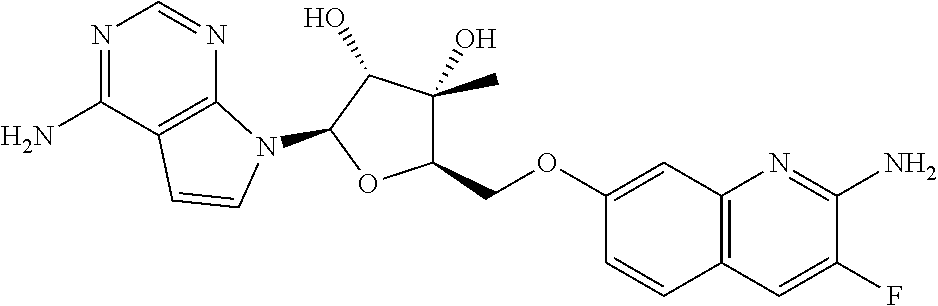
N1=C(N)C2=C(N=C1)N(C1C(O)C(O)(C)C(COC3=CC4=C(C=C3)C=C(F)C(N)=N4)O1)C=C2
